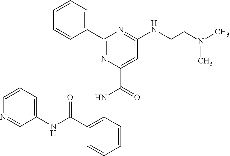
C1=CC=C(C2=NC(C(NC3=C(C(NC4=CC=CN=C4)=O)C=CC=C3)=O)=CC(NCCN(C)C)=N2)C=C1
